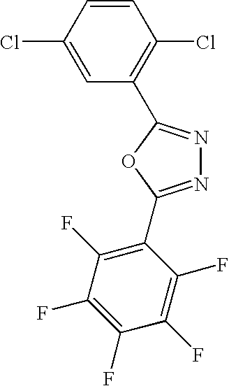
C1=CC(Cl)=CC(C2=NN=C(C3=C(F)C(F)=C(F)C(F)=C3F)O2)=C1Cl
